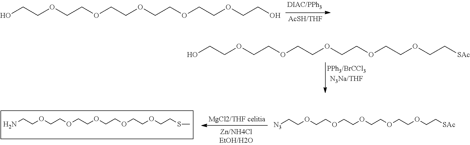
OCCOCCOCCOCCOCCOCCO.OCCOCCOCCOCCOCCOCC[SAc].NCCOCCOCCOCCOCCOCCSC.[N3]CCOCCOCCOCCOCCOCC[SAc]
